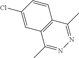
N1=C(C)C2=C(C(C)=N1)C=C(Cl)C=C2
